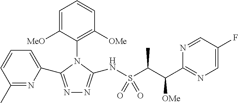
C1(C)=NC(C2=NN=C(NS(C(C(C3=NC=C(F)C=N3)[OMe])C)(=O)=O)N2C2=C([OMe])C=CC=C2[MeO])=CC=C1
